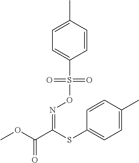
C1=C(C)C=CC(S(ON=C(C(OC)=O)SC2=CC=C(C)C=C2)(=O)=O)=C1
